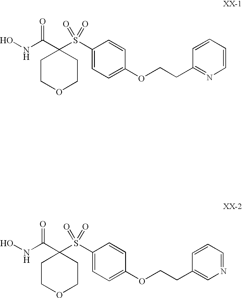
ONC(C1(S(C2=CC=C(OCCC3=NC=CC=C3)C=C2)(=O)=O)CCOCC1)=O.ONC(C1(S(C2=CC=C(OCCC3=CN=CC=C3)C=C2)(=O)=O)CCOCC1)=O
